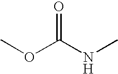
O=C(NC)OC
